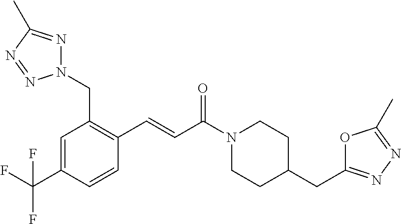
N1(CC2=C(C=CC(N3CCC(CC4=NN=C(C)O4)CC3)=O)C=CC(C(F)(F)F)=C2)N=C(C)N=N1
